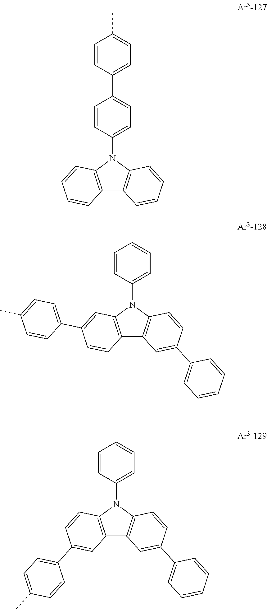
C12=C(N(C3=CC=CC=C3)C3=C1C=C(C1=CC=CC=C1)C=C3)C=C(C1=CC=C(C)C=C1)C=C2.C12=C(N(C3=CC=CC=C3)C3=C1C=C(C1=CC=CC=C1)C=C3)C=CC(C1=CC=C(C)C=C1)=C2.C12=C(N(C3=CC=C(C4=CC=C(C)C=C4)C=C3)C3=C1C=CC=C3)C=CC=C2
